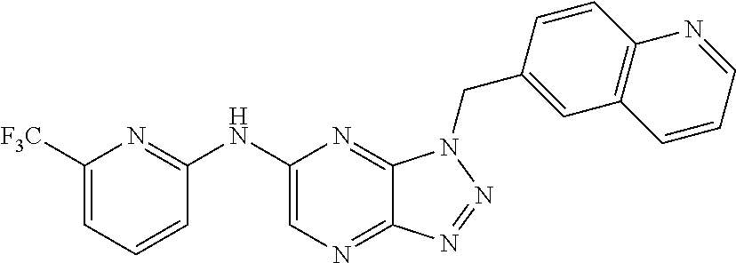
C1(NC2=NC([F3C])=CC=C2)=CN=C2C(=N1)N(CC1=CC3=C(C=C1)N=CC=C3)N=N2
